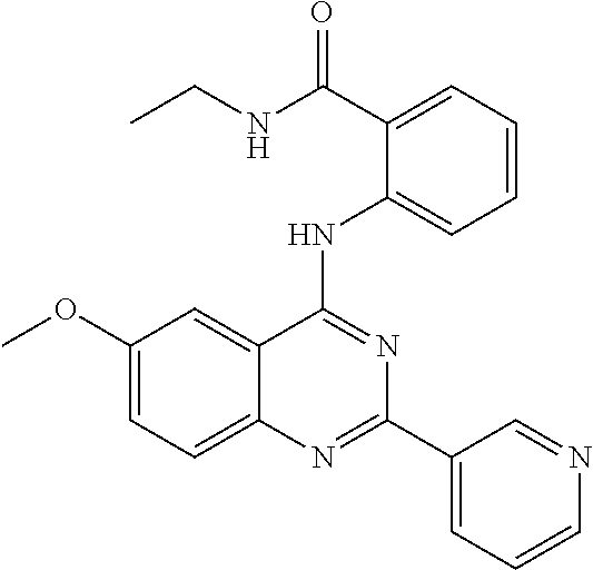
C1(OC)=CC=C2C(=C1)C(NC1=CC=CC=C1C(NCC)=O)=NC(C1=CC=CN=C1)=N2
